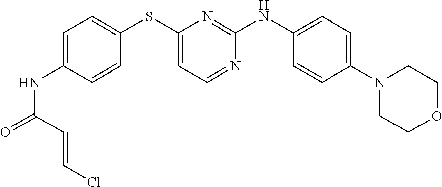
C1(NC(=O)C=CCl)=CC=C(SC2=CC=NC(NC3=CC=C(N4CCOCC4)C=C3)=N2)C=C1
